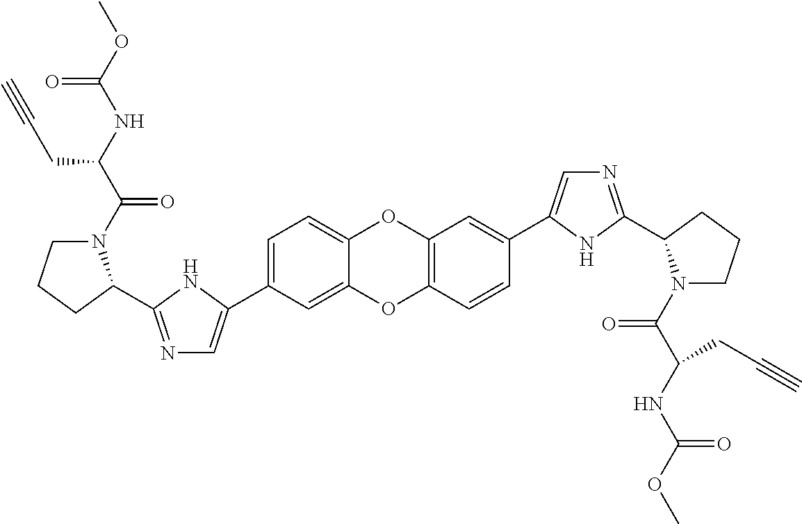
C1(C2=CN=C(C3N(C(=O)C(CC#C)NC(=O)OC)CCC3)N2)=CC=C2OC3=C(C=CC(C4=CN=C(C5N(C(=O)C(NC(=O)OC)CC#C)CCC5)N4)=C3)OC2=C1
